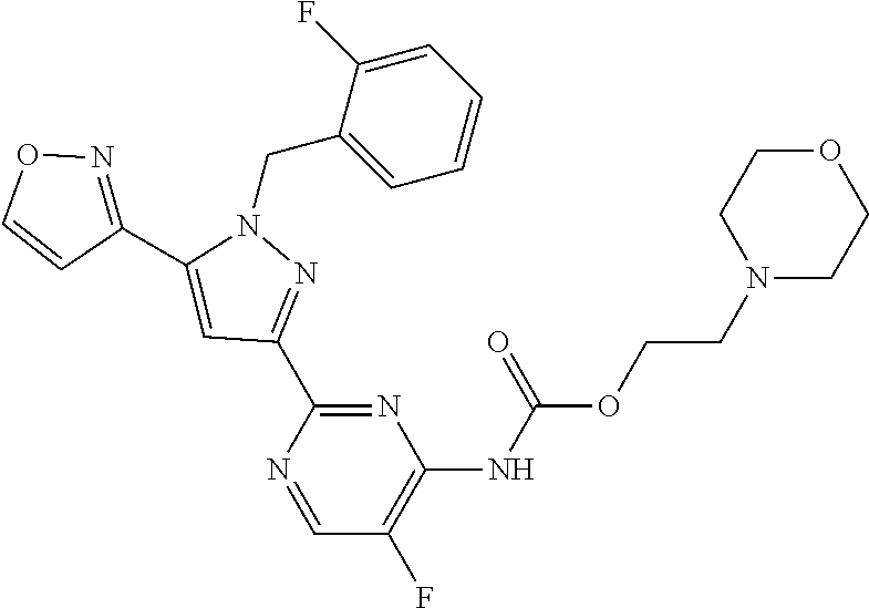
N1(CC2=CC=CC=C2F)C(C2=NOC=C2)=CC(C2=NC(NC(OCCN3CCOCC3)=O)=C(F)C=N2)=N1
